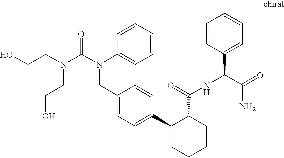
C1(CN(C(=O)N(CCO)CCO)C2=CC=CC=C2)=CC=C(C2CCCCC2C(NC(C2=CC=CC=C2)C(=O)N)=O)C=C1
